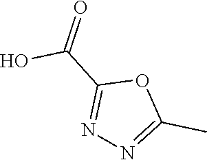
C(C1=NN=C(C)O1)(O)=O
